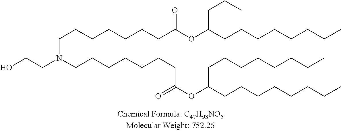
OCCN(CCCCCCCC(OC(CCCCCCCC)CCCCCCCC)=O)CCCCCCCC(OC(CCCCCCCC)CCC)=O
